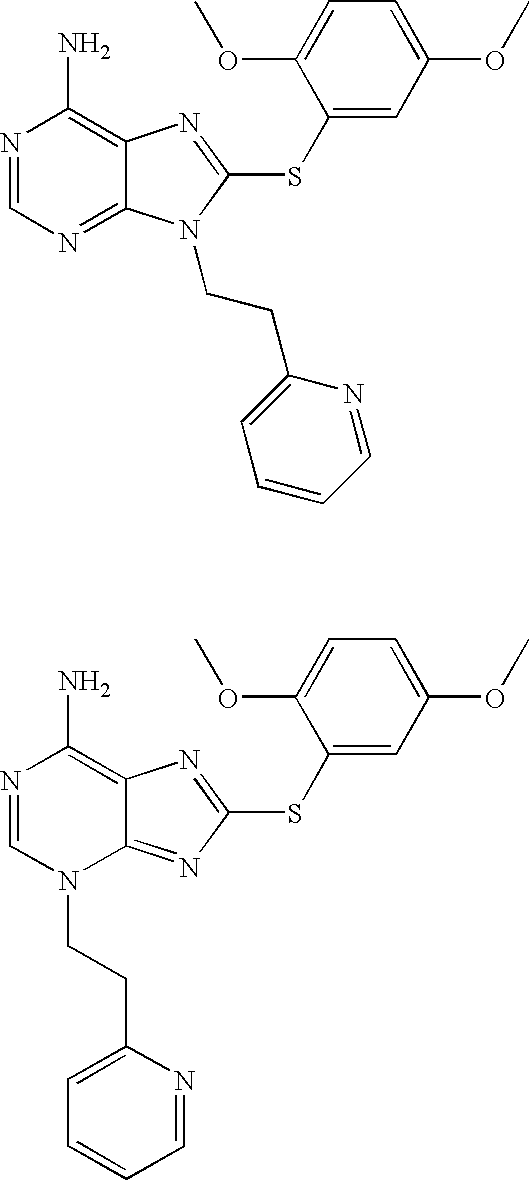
N1=CN=C2C(=C1N)N=C(SC1=CC(OC)=CC=C1OC)N2CCC1=CC=CC=N1.N1=CN(CCC2=CC=CC=N2)C2=NC(SC3=CC(OC)=CC=C3OC)=NC2=C1N
